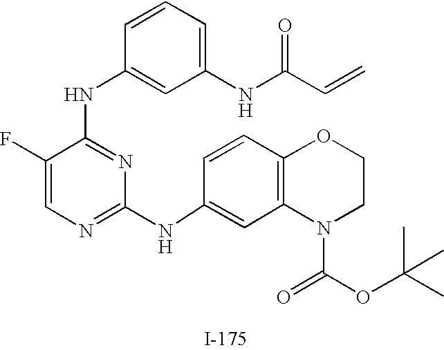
C1(F)=CN=C(NC2=CC3=C(C=C2)OCCN3C(=O)OC(C)(C)C)N=C1NC1=CC(NC(C=C)=O)=CC=C1
